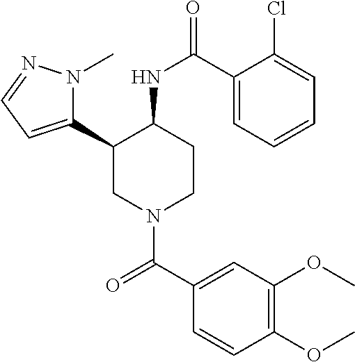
C1(C2CN(C(C3=CC(OC)=C(OC)C=C3)=O)CCC2NC(=O)C2=CC=CC=C2Cl)=CC=NN1C
